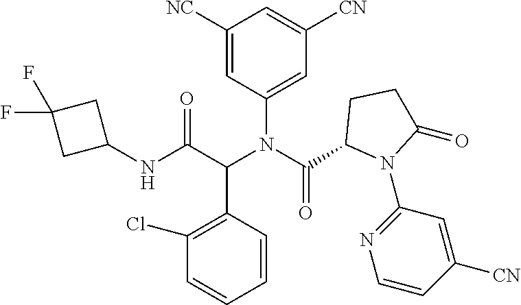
C1=CC(C(C(NC2CC(F)(F)C2)=O)N(C(=O)C2N(C3=NC=CC([CN])=C3)C(=O)CC2)C2=CC([CN])=CC([NC])=C2)=C(Cl)C=C1
